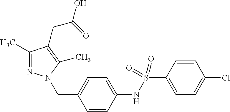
C1=C(S(NC2=CC=C(CN3N=C(C)C(CC(=O)O)=C3C)C=C2)(=O)=O)C=CC(Cl)=C1
